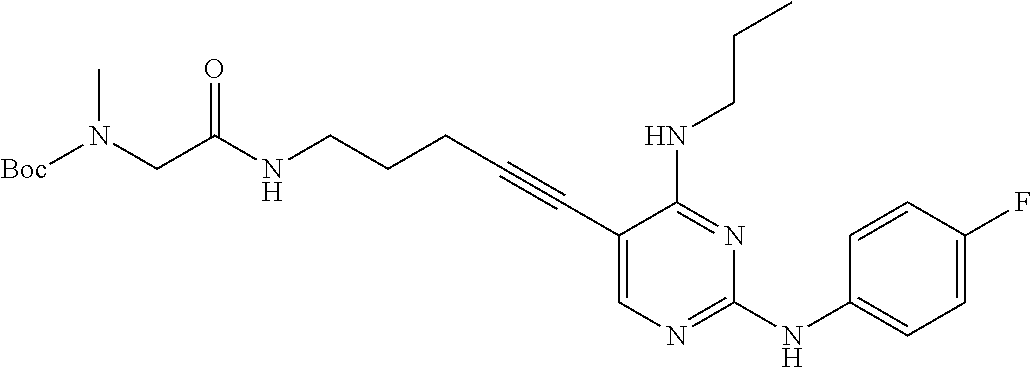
N(CCCC#CC1=CN=C(NC2=CC=C(F)C=C2)N=C1NCCC)C(CN([Boc])C)=O
